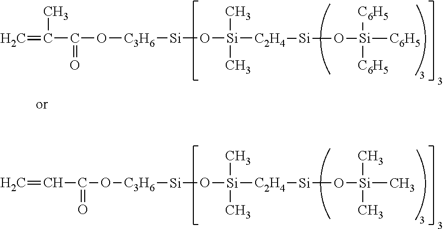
C=CC(=O)O[C3H6][Si]O[Si]([C2H4][Si]O[Si](C)(C)C)(C)C.C=C(C)C(=O)O[C3H6][Si]O[Si]([C2H4][Si]O[Si]([C6H5])([C6H5])[C6H5])(C)C
